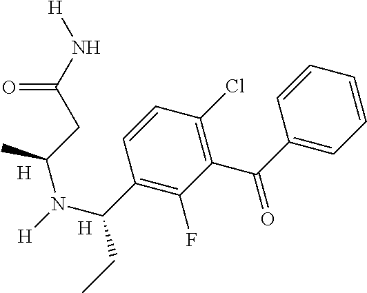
C1=CC=CC(C(=O)C2=C(Cl)C=CC(C(N([H])C(CC(N[H])=O)C)CC)=C2F)=C1.[H].[H]
